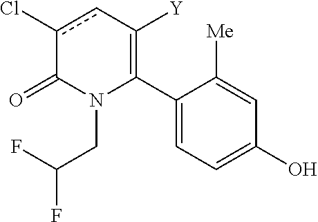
C1(C2=C([Y])cc(Cl)C(=O)N2CC(F)F)=CC=C(O)C=C1[Me]
